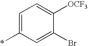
C1=C(*)C=C(Br)C([OCF3])=C1
